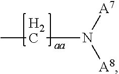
CCN([A8])[A7]
